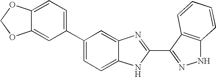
C1=C2C(=CC(C3=CC=C4C(=C3)OCO4)=C1)N=C(C1=NNC3=C1C=CC=C3)N2
